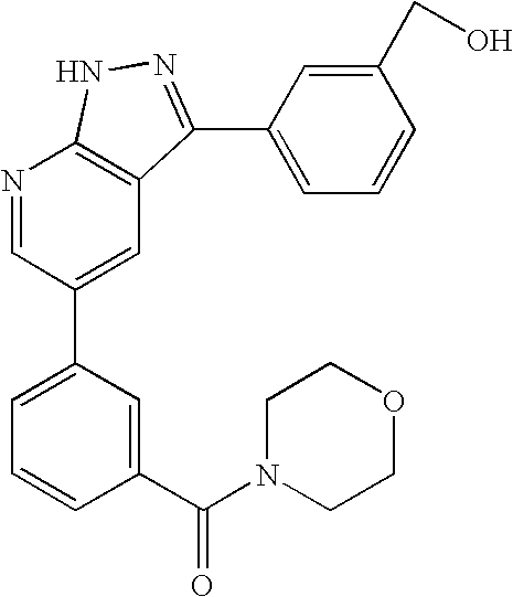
N1=CC(C2=CC=CC(C(N3CCOCC3)=O)=C2)=CC2=C1NN=C2C1=CC=CC(CO)=C1
